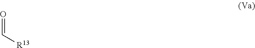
O=C[R13]
